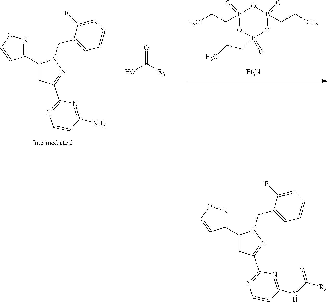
C1(C2=NOC=C2)=CC(C2=NC=CC(NC([R3])=O)=N2)=NN1CC1=CC=CC=C1F.C1(C2=NOC=C2)=CC(C2=NC=CC(N)=N2)=NN1CC1=CC=CC=C1F.OC([R3])=O.P1(CCC)(=O)OP(=O)(CCC)OP(CCC)(=O)O1.[Et3N]
